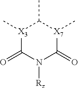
[X3]1(C)C(=O)N([Rz])C(=O)[X7](C)C1C
